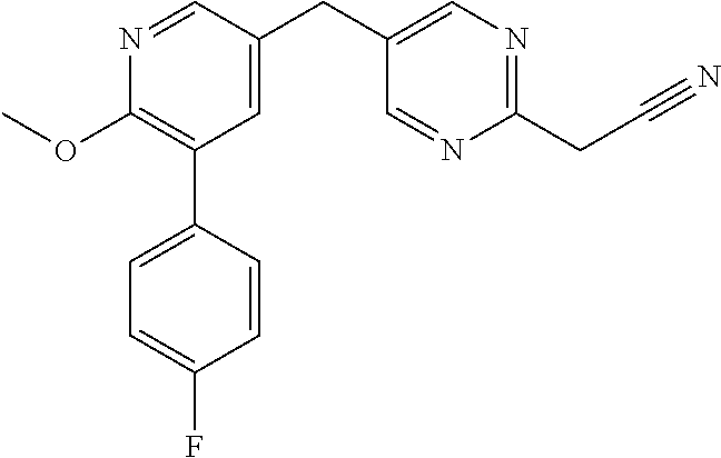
C1(CC#N)=NC=C(CC2=CC(C3=CC=C(F)C=C3)=C(OC)N=C2)C=N1
